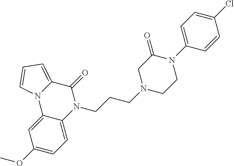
C12=CC(OC)=CC=C1N(CCCN1CCN(C3=CC=C(Cl)C=C3)C(=O)C1)C(=O)C1=CC=CN21
